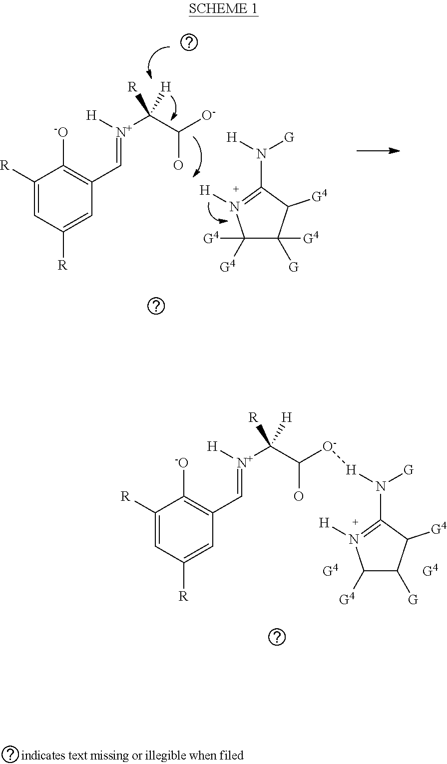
C1([R])=CC([R])=CC(C=[N+](C(C([O-][H]N(C2=N([H])C([G4])C([G])C2[G4])[G])O)([R])[H])[H])=C1[-O].[G4].[G4].C1([R])=CC([R])=CC(C=[N+](C(C([O-])O)([R])[H])[H])=C1[-O].N(C1=N([H])C([G4])([G4])C([G4])([G])C1[G4])([H])[G]
